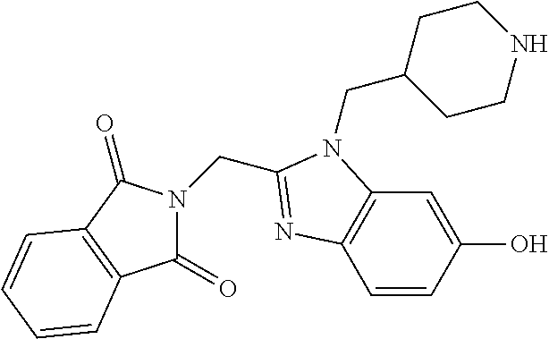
C(N1C(=O)C2=C(C1=O)C=CC=C2)C1=NC2=C(C=C(O)C=C2)N1CC1CCNCC1
